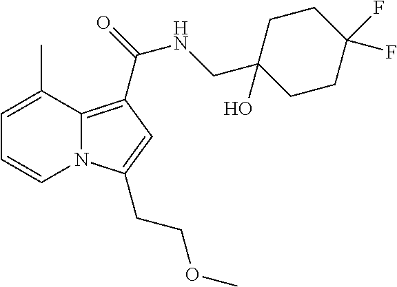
C1=C(C)C2=C(C(NCC3(O)CCC(F)(F)CC3)=O)C=C(CCOC)N2C=C1
